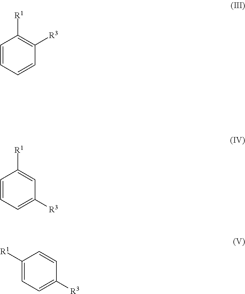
C1=CC=CC([R3])=C1[R1].C1=CC=C([R3])C=C1[R1].C1([R1])=CC=C([R3])C=C1
